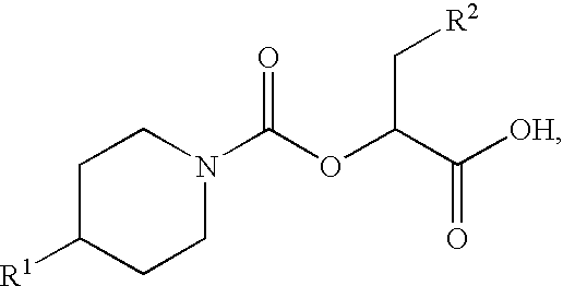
C1C([R1])CCN(C(OC(C([OH])=O)C[R2])=O)C1
